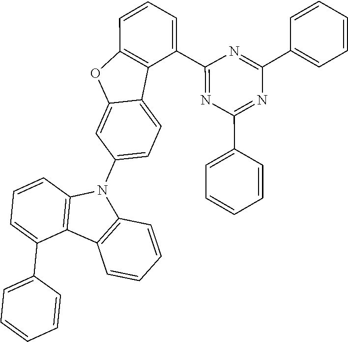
C12=C(OC3=CC(N4C5=C(C6=C4C=CC=C6)C(C4=CC=CC=C4)=CC=C5)=CC=C13)C=CC=C2C1=NC(C2=CC=CC=C2)=NC(C2=CC=CC=C2)=N1
